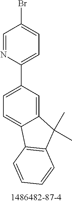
C1(C2=CC=C(Br)C=N2)=CC=C2C(=C1)C(C)(C)C1=C2C=CC=C1
